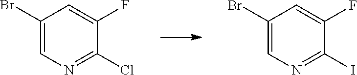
C1(Br)=CN=C(Cl)C(F)=C1.C1(Br)=CN=C(I)C(F)=C1
